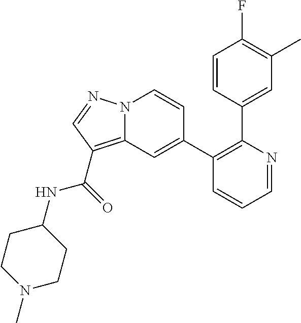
C1=NC(C2=CC(C)=C(F)C=C2)=C(C2=CC3=C(C(=O)NC4CCN(C)CC4)C=NN3C=C2)C=C1
